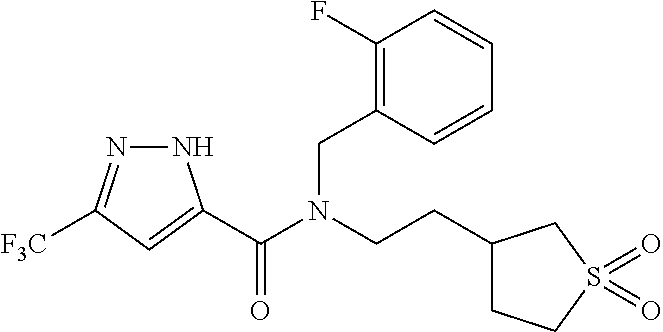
N1N=C([F3C])C=C1C(N(CCC1CCS(=O)(=O)C1)CC1=C(F)C=CC=C1)=O
